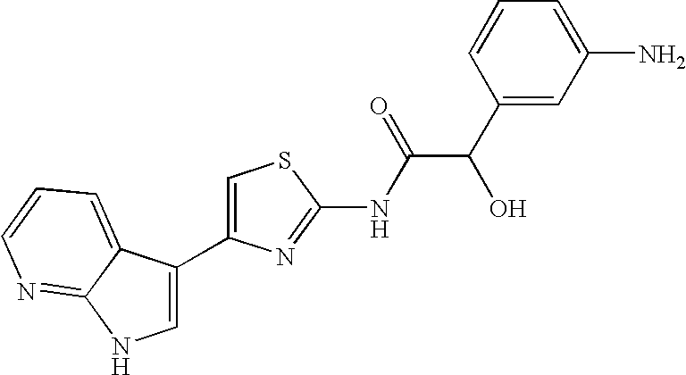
C1=C(C2=CNC3=NC=CC=C23)N=C(NC(=O)C(C2=CC(N)=CC=C2)O)S1
